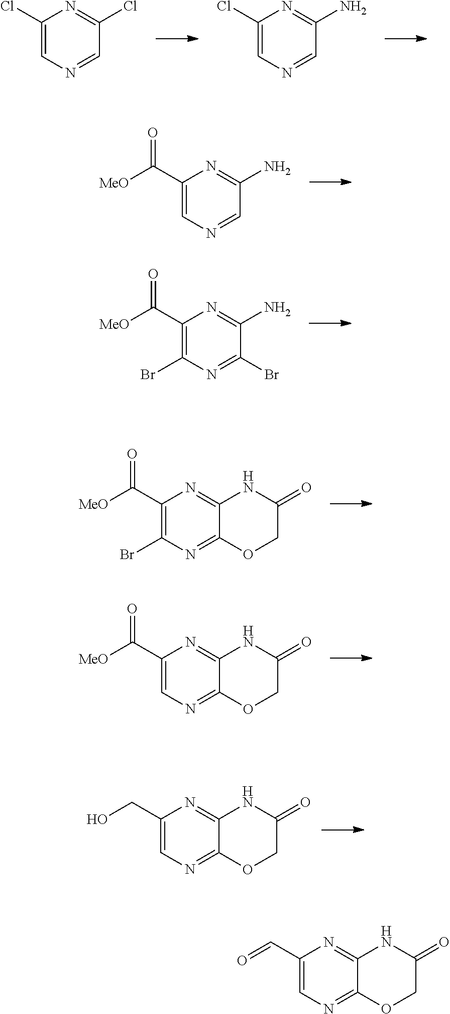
C1(Cl)=CN=CC(Cl)=N1.C1(Cl)=CN=CC(N)=N1.C1(C(=O)[MeO])=CN=CC(N)=N1.C1(C(=O)[MeO])=C(Br)N=C(Br)C(N)=N1.C1(C(=O)[MeO])=C(Br)N=C2C(=N1)NC(=O)CO2.C1(C(=O)[MeO])=CN=C2C(=N1)NC(=O)CO2.C1(CO)=CN=C2C(=N1)NC(=O)CO2.C1(C=O)=CN=C2C(=N1)NC(=O)CO2
